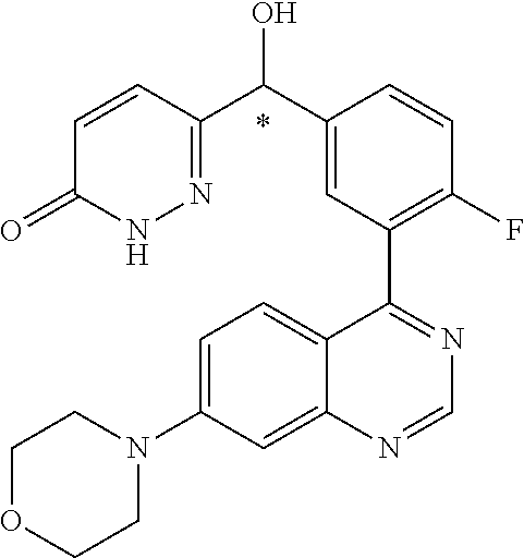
C1=C(N2CCOCC2)C=C2C(=C1)C(C1=C(F)C=CC(C(C3=NNC(=O)C=C3)O)=C1)=NC=N2.*
